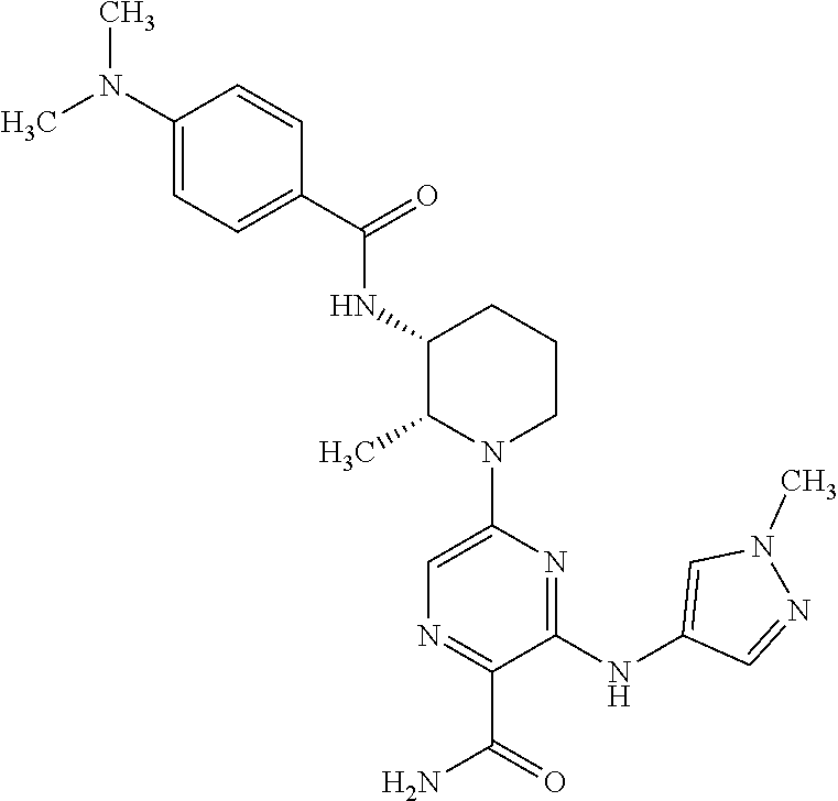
C1(NC2=CN(C)N=C2)=NC(N2CCCC(NC(C3=CC=C(N(C)C)C=C3)=O)C2C)=CN=C1C(=O)N
